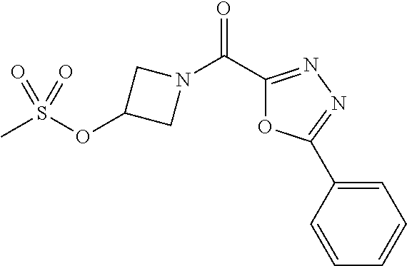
O=C(C1=NN=C(C2=CC=CC=C2)O1)N1CC(OS(C)(=O)=O)C1
